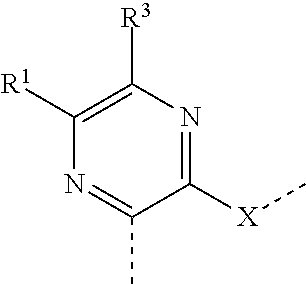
C1([X]C)=NC([R3])=C([R1])N=C1C
